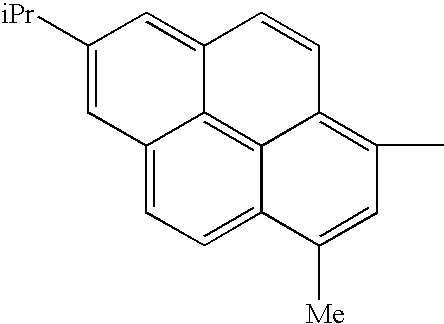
C12=CC=C3C4=C1C(=CC([iPr])=C2)C=CC4=C(C)C=C3[Me]
